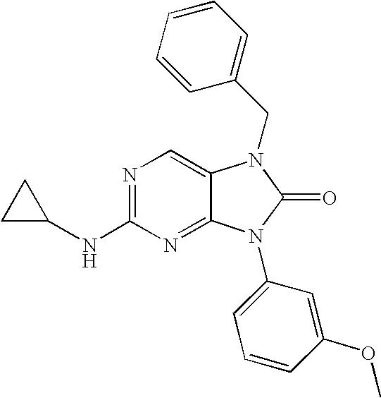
N1=C(NC2CC2)N=C2C(=C1)N(CC1=CC=CC=C1)C(=O)N2C1=CC=CC(OC)=C1
